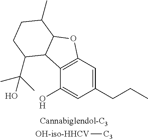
C12=C(C=C(CCC)C=C1O)OC1C2C(C(C)(C)O)CCC1C.[OH-iso-HHCV][C3]
